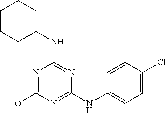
N1=C(NC2=CC=C(Cl)C=C2)N=C(NC2CCCCC2)N=C1OC
